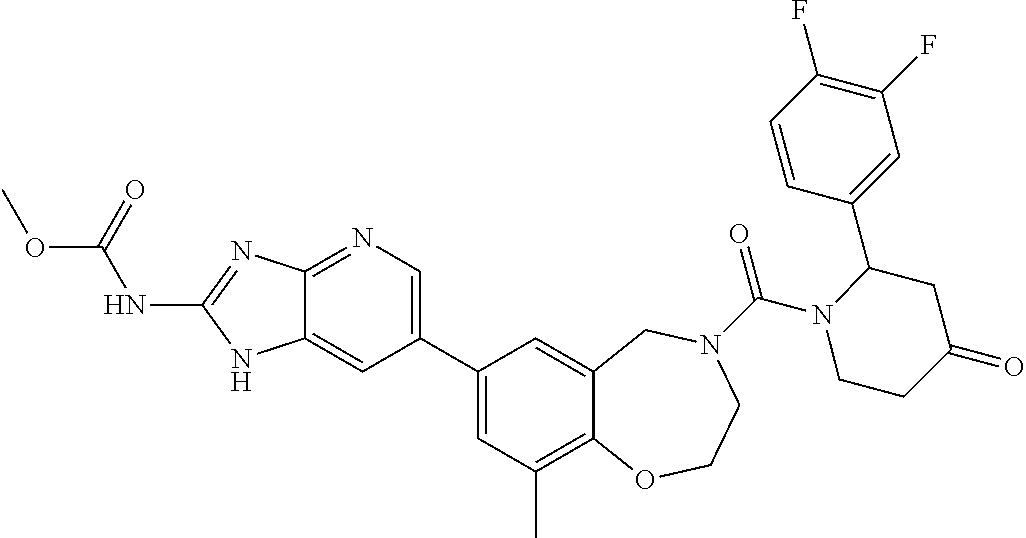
C12=NC=C(C3=CC(C)=C4C(=C3)CN(C(=O)N3CCC(=O)CC3C3=CC(F)=C(F)C=C3)CCO4)C=C1NC(NC(OC)=O)=N2
